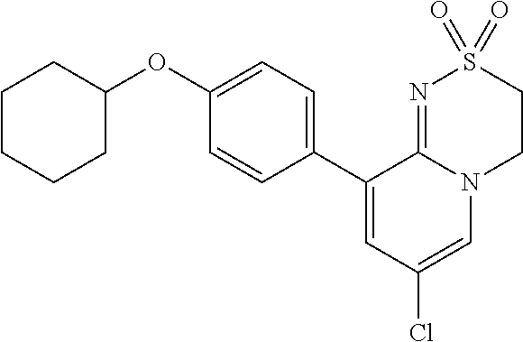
C1(OC2CCCCC2)=CC=C(C2=CC(Cl)=CN3C2=NS(=O)(=O)CC3)C=C1
